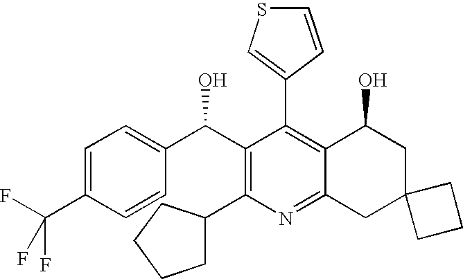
C1=C(C(F)(F)F)C=CC(C(C2=C(C3CCCC3)N=C3C(=C2C2=CSC=C2)C(O)CC2(C3)CCC2)O)=C1
